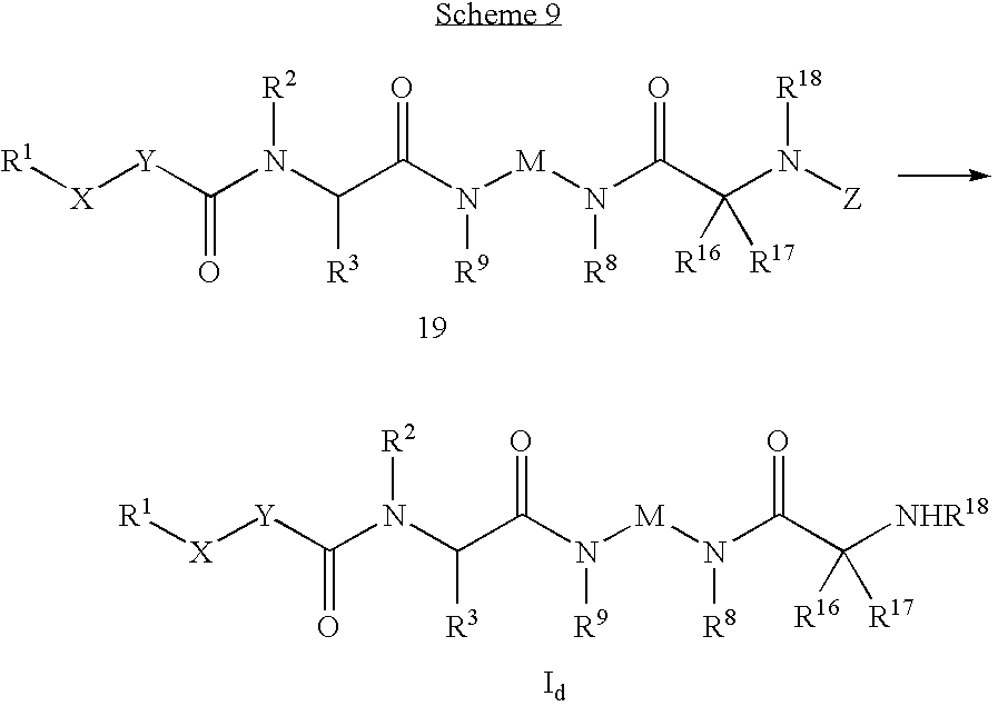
C(N([R2])C([R3])C(=O)N([R9])[M]N(C(C(N([Z])[R18])([R17])[R16])=O)[R8])([Y][X][R1])=O.C(N([R2])C([R3])C(=O)N([R9])[M]N(C(C([NHR18])([R17])[R16])=O)[R8])([Y][X][R1])=O
